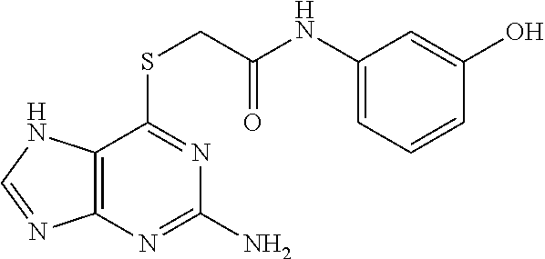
C1(NC(CSC2=NC(N)=NC3=C2NC=N3)=O)=CC=CC(O)=C1
